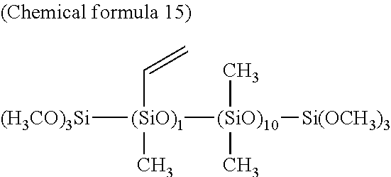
[(H3CO)3Si][(SiO)1](C=C)(C)[(SiO)10]([Si(OCH3)3])(C)C
